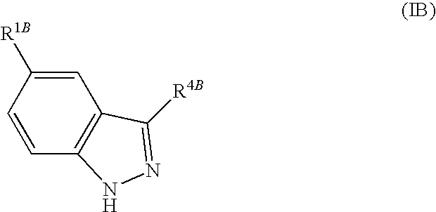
C1=C([R1B])C=CC2=C1C([R4B])=NN2
